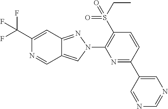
C1(C(F)(F)F)=CC2=NN(C3=C(S(CC)(=O)=O)C=CC(C4=CN=CN=C4)=N3)C=C2C=N1
